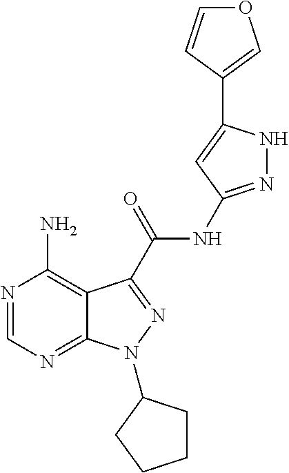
N1=CN=C2C(=C1N)C(C(=O)NC1=NNC(C3=COC=C3)=C1)=NN2C1CCCC1
